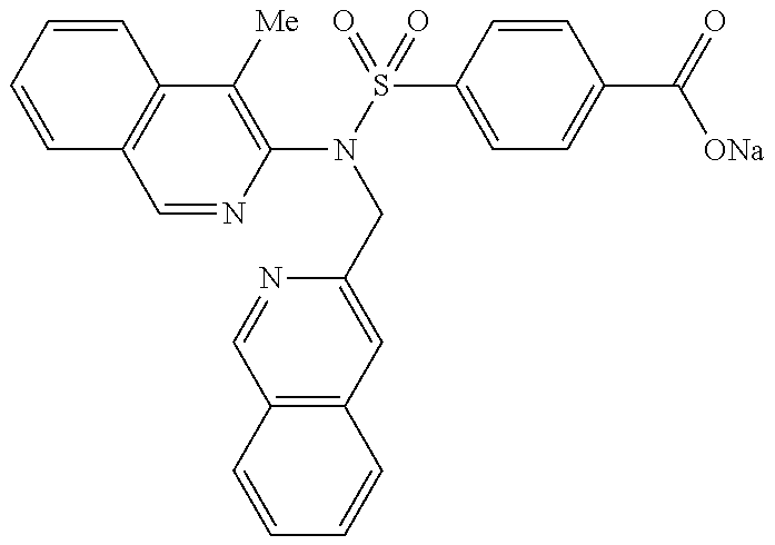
C1=CC=CC2=C1C=NC(N(S(=O)(C1=CC=C(C(=O)[ONa])C=C1)=O)CC1=CC3=C(C=N1)C=CC=C3)=C2[Me]
